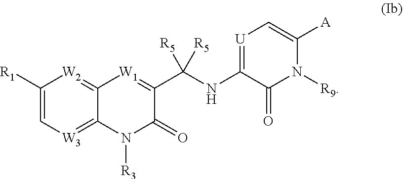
C1([R1])=C[W3]=C2C(=[W2]1)[W1]=C(C(NC1=[U]C=C([A])N([R9])C1=O)([R5])[R5])C(=O)N2[R3]
